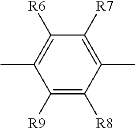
C1([R9])=C([R8])C(C)=C([R7])C([R6])=C1C
